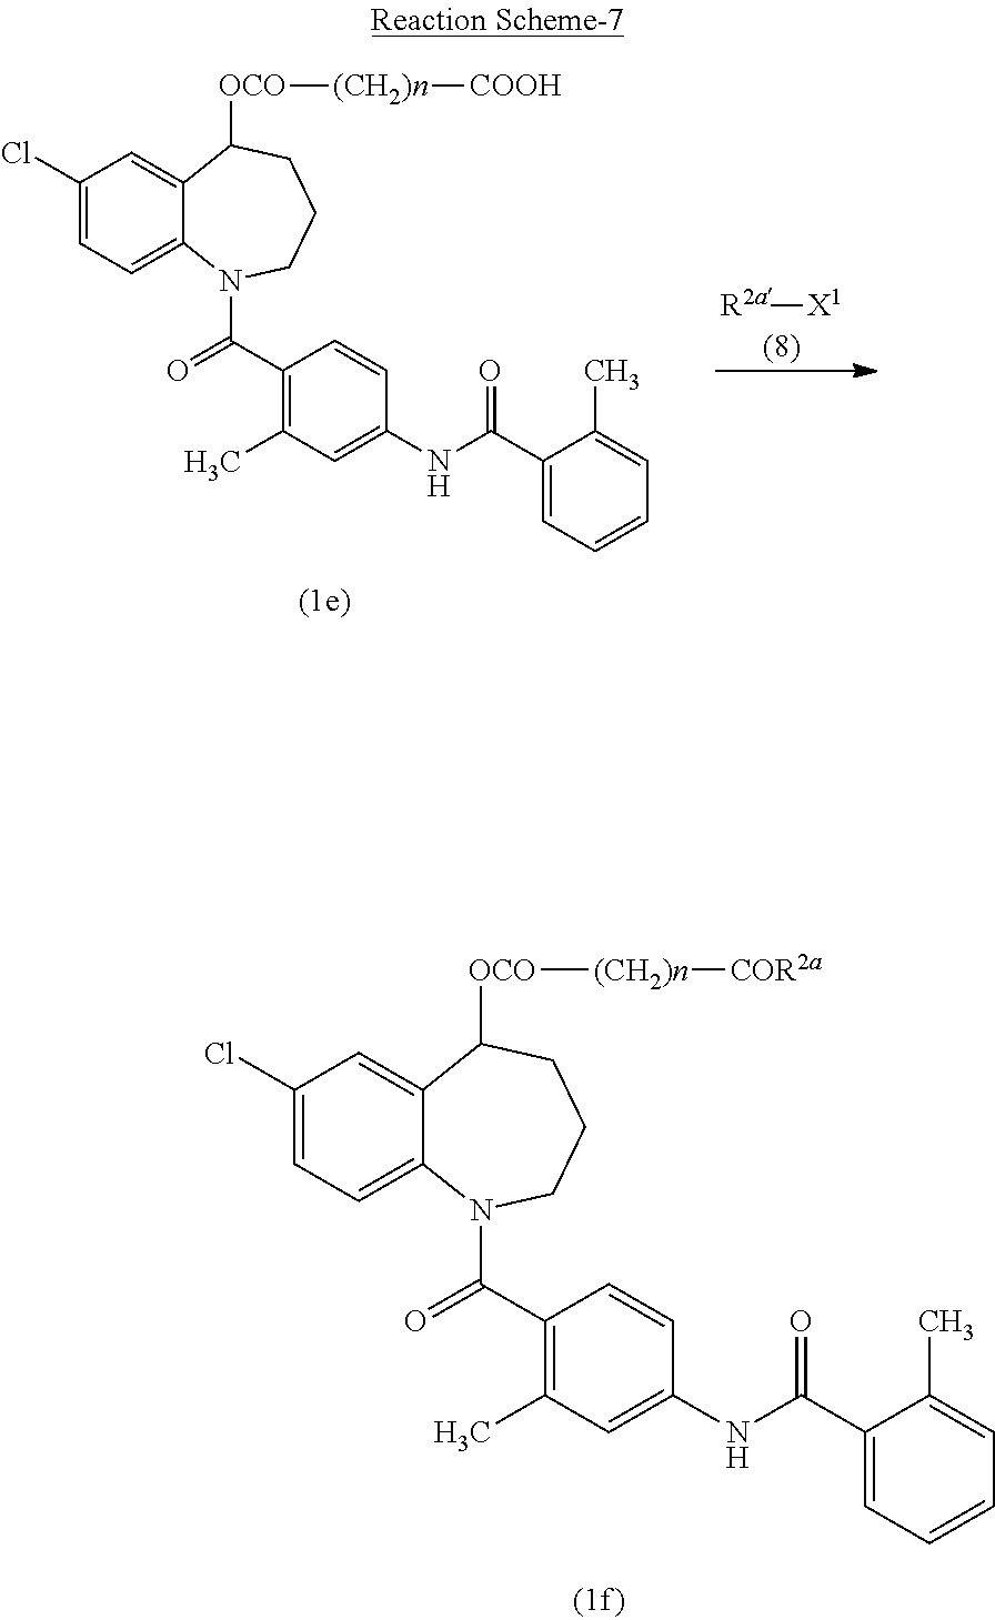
C1(Cl)=CC=C2C(=C1)C([OCO][(CH2)n][COR2a])CCCN2C(=O)C1=C(C)C=C(NC(=O)C2=CC=CC=C2C)C=C1.[R2a][X1].C1(Cl)=CC=C2C(=C1)C([OCO][(CH2)n][COOH])CCCN2C(=O)C1=C(C)C=C(NC(=O)C2=CC=CC=C2C)C=C1
